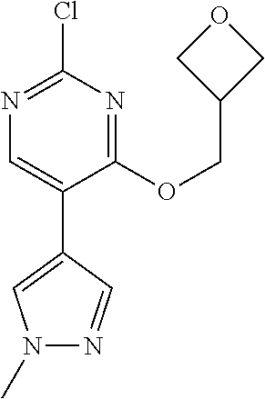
C1(OCC2COC2)=NC(Cl)=NC=C1C1=CN(C)N=C1
